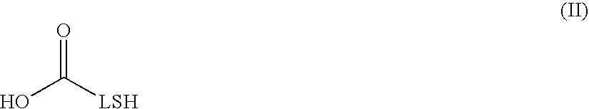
OC([LSH])=O
